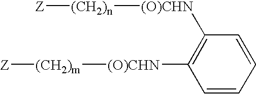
C1=CC=CC([(O)CHN][(CH2)m][Z])=C1[(O)CHN][(CH2)n][Z]
